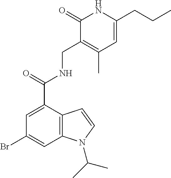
C1=C(CCC)NC(=O)C(CNC(C2=CC(Br)=CC3=C2C=CN3C(C)C)=O)=C1C
